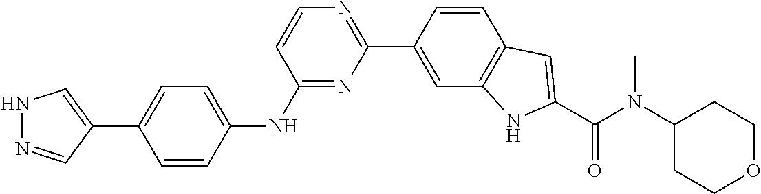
N1N=CC(C2=CC=C(NC3=NC(C4=CC5=C(C=C4)C=C(C(N(C4CCOCC4)C)=O)N5)=NC=C3)C=C2)=C1
